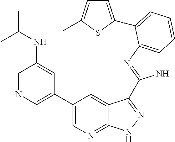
C1(C2=CN=CC(NC(C)C)=C2)=CN=C2C(=C1)C(C1=NC3=C(N1)C=CC=C3C1=CC=C(C)S1)=NN2
